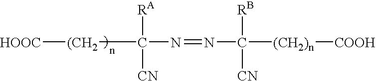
N(=NC([(CH2)n][COOH])([RB])[CN])C([(CH2][COOH])([RA])[CN]
